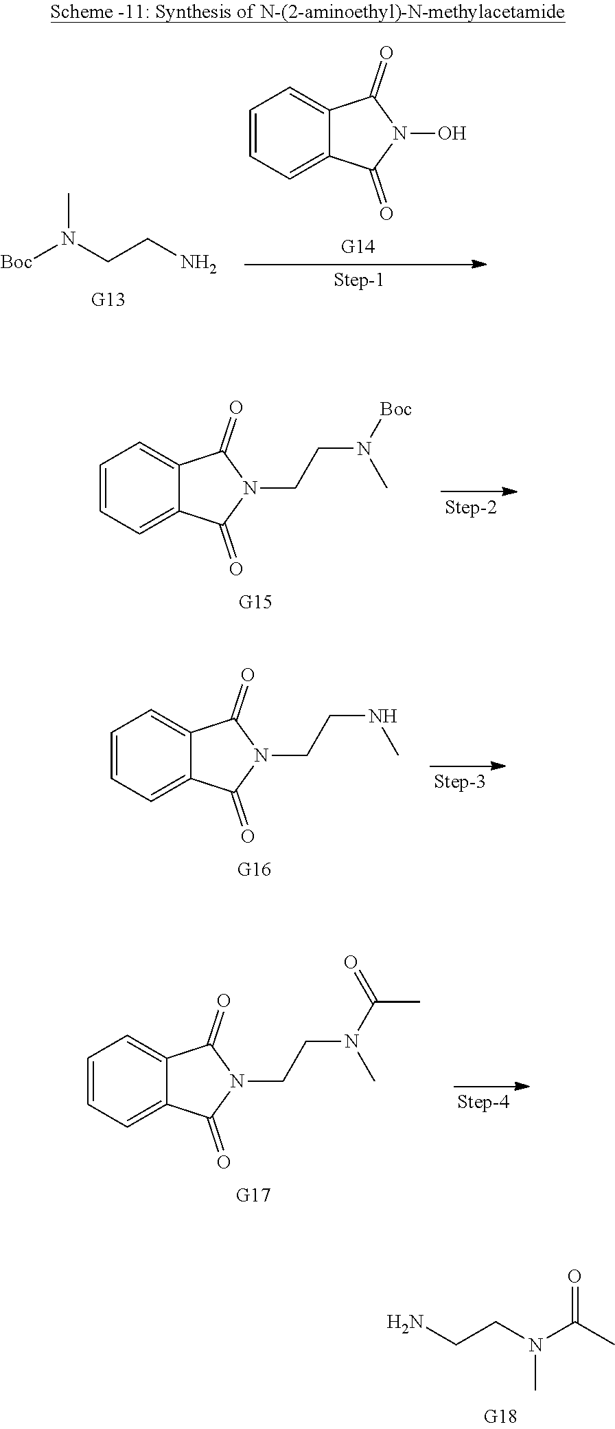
NCCN(C(C)=O)C.[Boc]N(CCN)C.C1=CC=C2C(=C1)C(=O)N(O)C2=O.C1=CC=C2C(=C1)C(=O)N(CCN([Boc])C)C2=O.C1=CC=C2C(=C1)C(=O)N(CCNC)C2=O.C1=CC=C2C(=C1)C(=O)N(CCN(C)C(C)=O)C2=O
